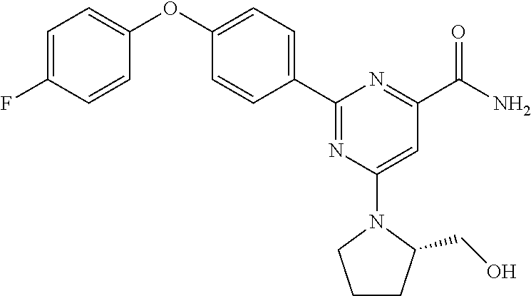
C1(C2=CC=C(OC3=CC=C(F)C=C3)C=C2)=NC(N2CCCC2CO)=CC(C(=O)N)=N1
